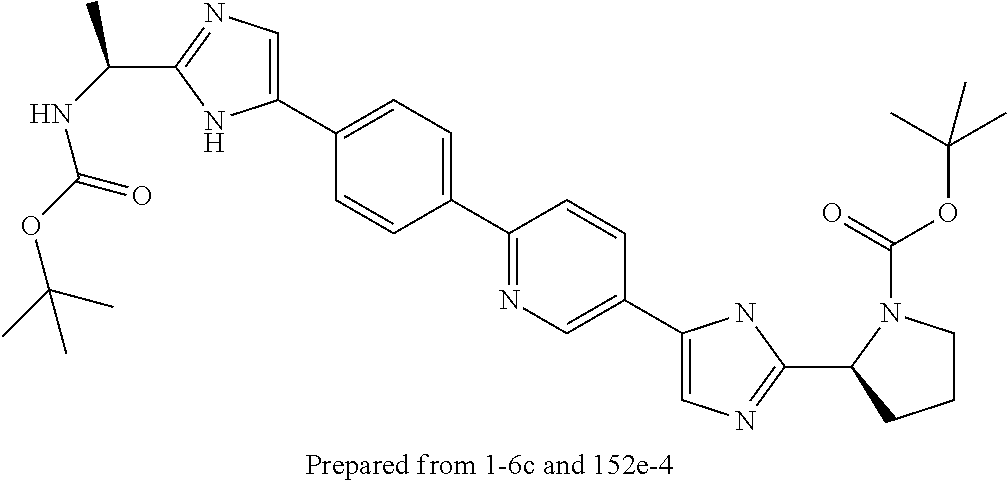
C1(C2=CC=C(C3=NC=C(C4=CN=C(C5CCCN5C(=O)OC(C)(C)C)N4)C=C3)C=C2)=CN=C(C(NC(OC(C)(C)C)=O)C)N1
